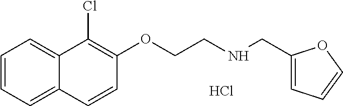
C1=CC=C2C(=C1)C(Cl)=C(OCCNCC1=CC=CO1)C=C2.Cl
